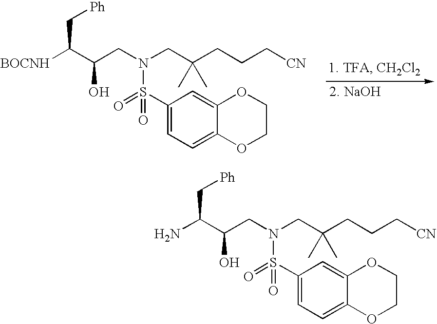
C(C(CCC[CN])(C)C)N(CC(C(C[Ph])[BOCNH])O)S(C1=CC=C2C(=C1)OCCO2)(=O)=O.C(C(CCC[CN])(C)C)N(CC(C(C[Ph])N)O)S(C1=CC=C2C(=C1)OCCO2)(=O)=O
